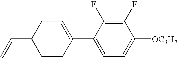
C1(F)=C(F)C(C2=CCC(C=C)CC2)=CC=C1[OC3H7]
